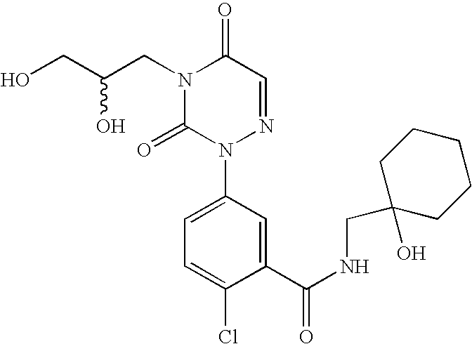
N1(CC(CO)O)C(=O)N(C2=CC=C(Cl)C(C(NCC3(O)CCCCC3)=O)=C2)N=CC1=O
